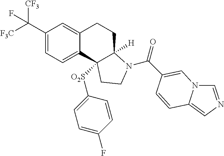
C1(C([CF3])([F3C])F)=CC=C2C(=C1)CCC1([H])C2([O2S]C2=CC=C(F)C=C2)CCN1C(=O)C1=CN2C=NC=C2C=C1
